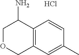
C1OCC2=C(C1N)C=CC(C)=C2.Cl
